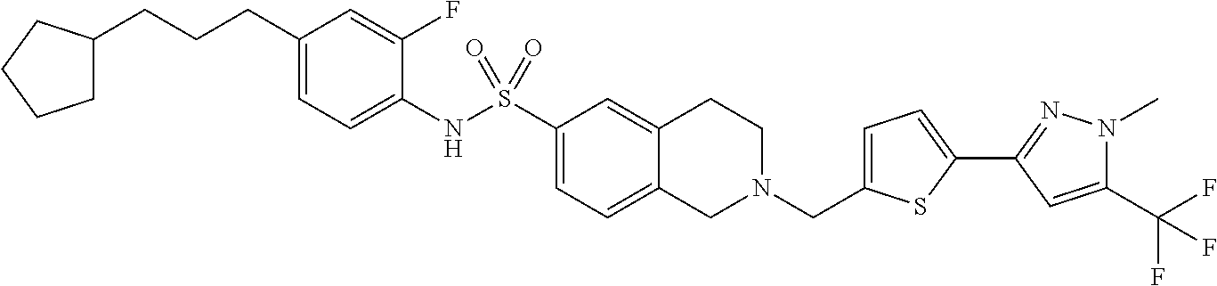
C1(CCCC2CCCC2)=CC=C(NS(C2=CC=C3C(=C2)CCN(CC2=CC=C(C4=NN(C)C(C(F)(F)F)=C4)S2)C3)(=O)=O)C(F)=C1
